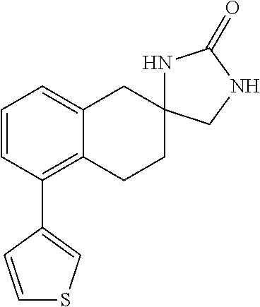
C1=CC(C2=CSC=C2)=C2C(=C1)CC1(CC2)NC(=O)NC1
